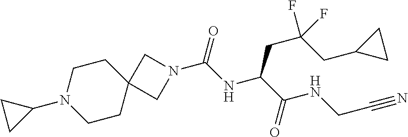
C12(CCN(C3CC3)CC1)CN(C(NC(C(=O)NCC#N)CC(CC1CC1)(F)F)=O)C2
